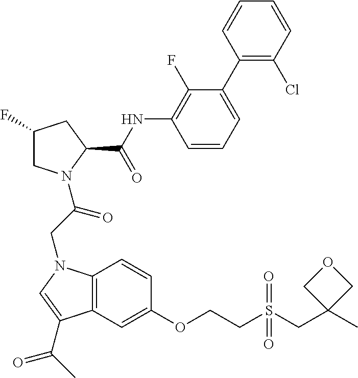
C1(F)CN(C(CN2C3=C(C=C(OCCS(CC4(C)COC4)(=O)=O)C=C3)C(C(C)=O)=C2)=O)C(C(NC2=C(F)C(C3=C(Cl)C=CC=C3)=CC=C2)=O)C1
